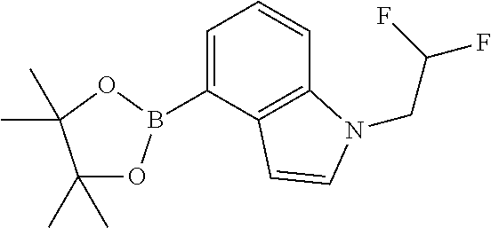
C1(C)(C)OB(C2=CC=CC3=C2C=CN3CC(F)F)OC1(C)C
